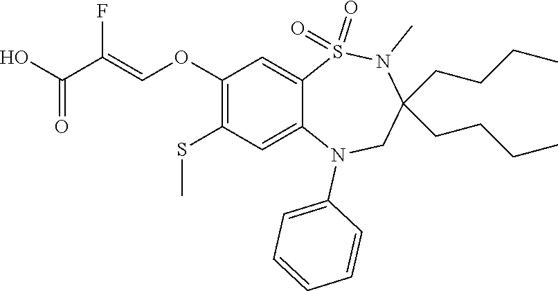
C(=COC1=C(SC)C=C2C(=C1)S(=O)(=O)N(C)C(CCCC)(CCCC)CN2C1=CC=CC=C1)(C(=O)O)F
